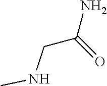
C(NC)C(N)=O
